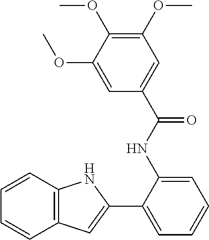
C1=CC2=C(C=C1)NC(C1=CC=CC=C1NC(C1=CC(OC)=C(OC)C(OC)=C1)=O)=C2
